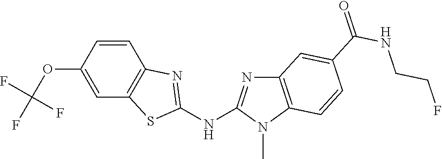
O(C1=CC2=C(C=C1)N=C(NC1=NC3=C(N1C)C=CC(C(NCCF)=O)=C3)S2)C(F)(F)F
